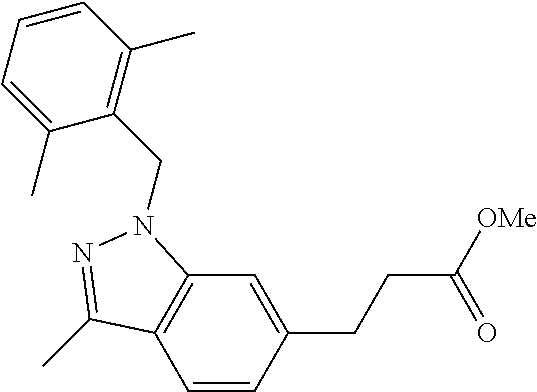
C1=CC(CCC([OMe])=O)=CC2=C1C(C)=NN2CC1=C(C)C=CC=C1C
